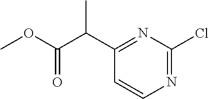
C1(C(C(=O)OC)C)=NC(Cl)=NC=C1
